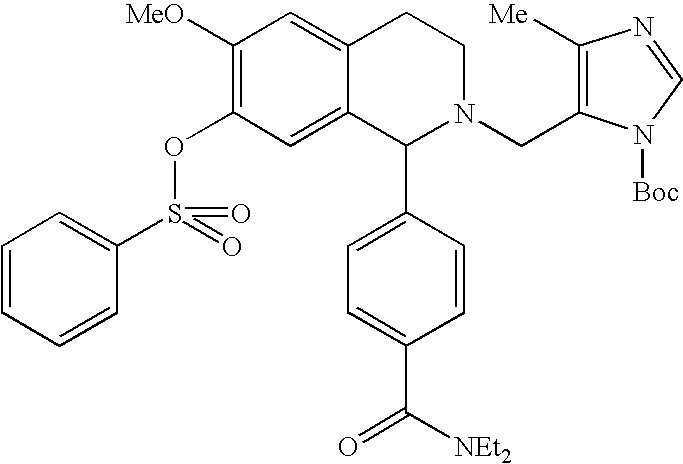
C1([MeO])=C(OS(C2=CC=CC=C2)(=O)=O)C=C2C(=C1)CCN(CC1=C([Me])N=CN1[Boc])C2C1=CC=C(C([NEt2])=O)C=C1
